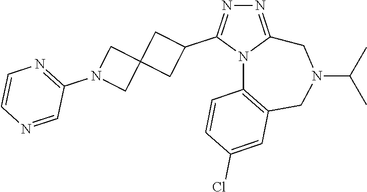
N1=C2N(C(C3CC4(C3)CN(C3=NC=CN=C3)C4)=N1)C1=C(CN(C(C)C)C2)C=C(Cl)C=C1
